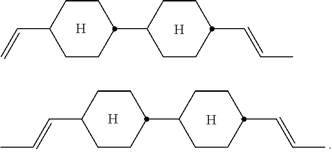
C1CC(C=C)CCC1C1CCC(C=CC)CC1.[H].[H].C1CC(C=CC)CCC1C1CCC(C=CC)CC1.[H].[H]
